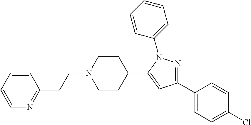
C1=CC=CC(CCN2CCC(C3=CC(C4=CC=C(Cl)C=C4)=NN3C3=CC=CC=C3)CC2)=N1
